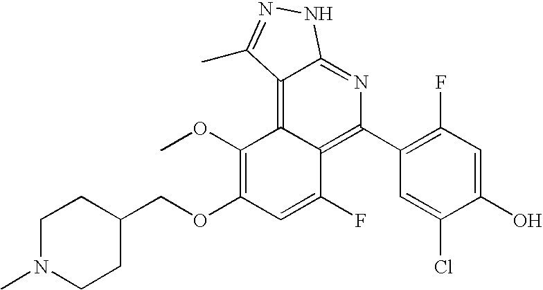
C1N(C)CCC(COC2=C(OC)C3=C4C(=NC(C5=C(F)C=C(O)C(Cl)=C5)=C3C(F)=C2)NN=C4C)C1
